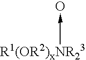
O-[R1(OR2)xNR23]
